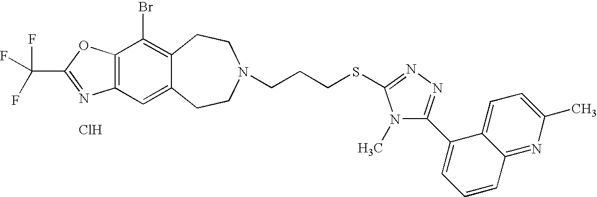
Cl.C(C1=NC2=C(O1)C(Br)=C1C(=C2)CCN(CCCSC2=NN=C(C3=CC=CC4=NC(C)=CC=C43)N2C)CC1)(F)(F)F
